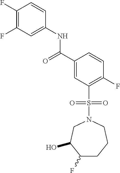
C1(F)=C(F)C=C(NC(=O)C2=CC(S(N3CC(O)C(F)CCC3)(=O)=O)=C(F)C=C2)C=C1
